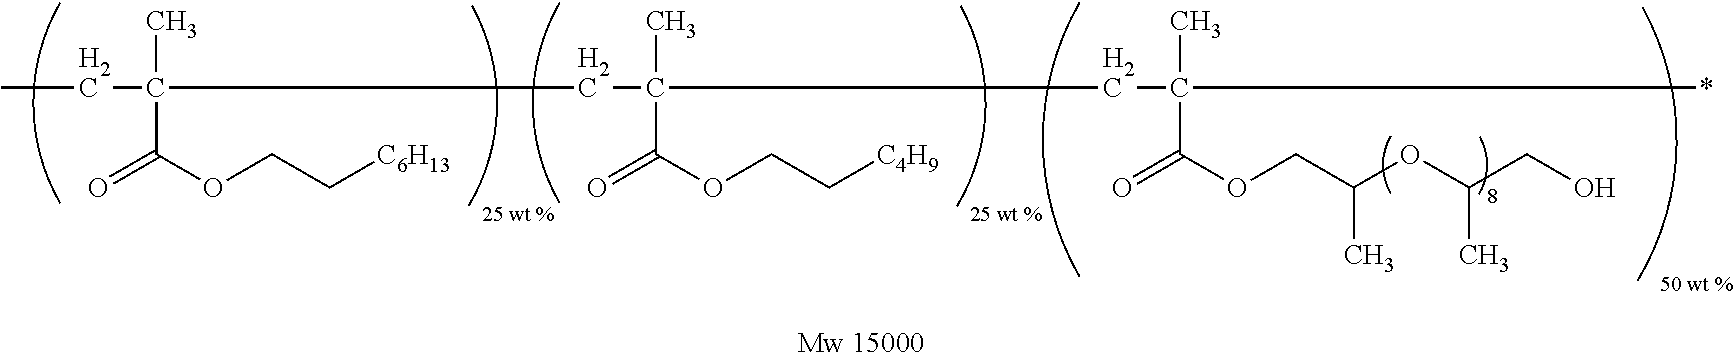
CCC(C)(C(OCC[C6H13])=O)CC(C)(C(OCC[C4H9])=O)CC(*)(C)C(OCC(OC(CO)C)C)=O
